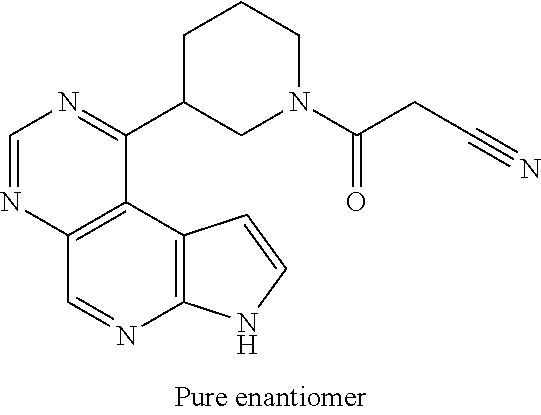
C1=NC2=C(C(C3CN(C(CC#N)=O)CCC3)=N1)C1=C(N=C2)NC=C1
